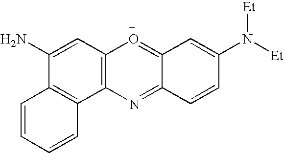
C12=C(C=C(N)C3=C1C=CC=C3)O=C1C(=N2)C=CC(N([Et])[Et])=C1
